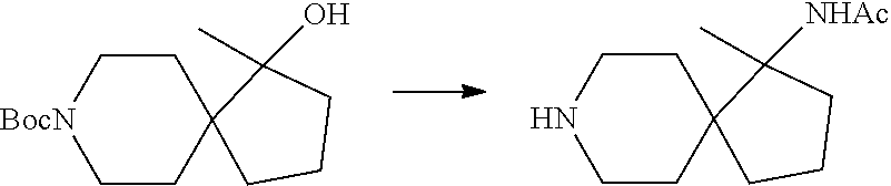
C1CC2(CCN1)C(C)([NHAc])CCC2.C1CC2(CC[BocN]1)C(C)(O)CCC2
